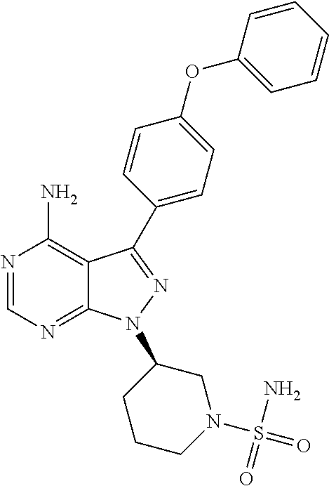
N1=CN=C2C(=C1N)C(C1=CC=C(OC3=CC=CC=C3)C=C1)=NN2C1CCCN(S(=O)(=O)N)C1
